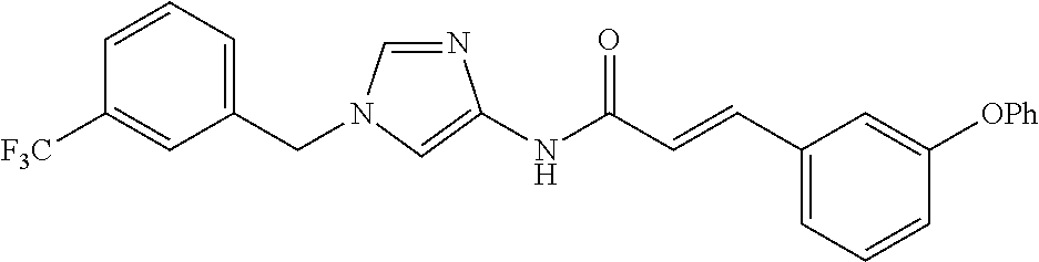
N1=CN(CC2=CC=CC([F3C])=C2)C=C1NC(C=CC1=CC=CC([OPh])=C1)=O
